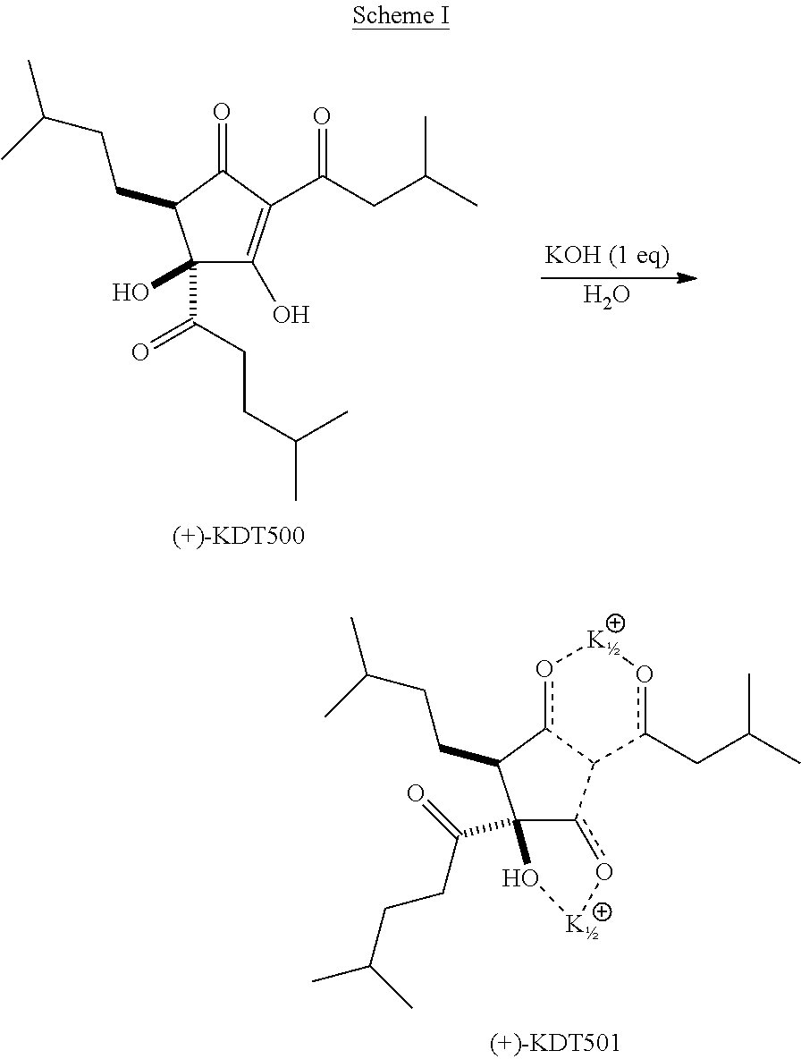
O.C1(C(CCC(C)C)=O)(O)C(O)=C(C(CC(C)C)=O)C(=O)C1CCC(C)C.C12(C(=O)CCC(C)C)c(o[K]O1)C1c(o[K]oc1CC(C)C)C2CCC(C)C
